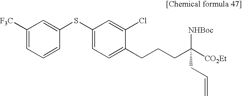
S(C1=CC([F3C])=CC=C1)C1=CC=C(CCCC([CO2Et])(CC=C)[NHBoc])C(Cl)=C1
